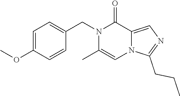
C1=C(OC)C=CC(CN2C(C)=CN3C(=CN=C3CCC)C2=O)=C1
